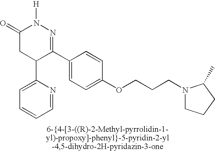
C1C(C2=CC=CC=N2)C(C2=CC=C(OCCCN3CCCC3C)C=C2)=NN([H])C1=O
